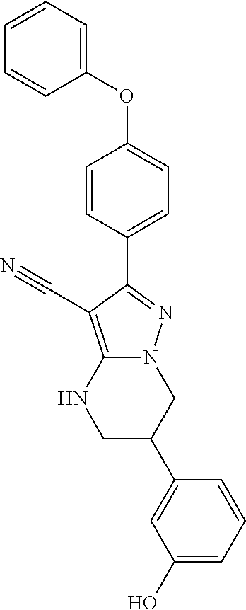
N12C(=C(C#N)C(C3=CC=C(OC4=CC=CC=C4)C=C3)=N1)NCC(C1=CC(O)=CC=C1)C2
